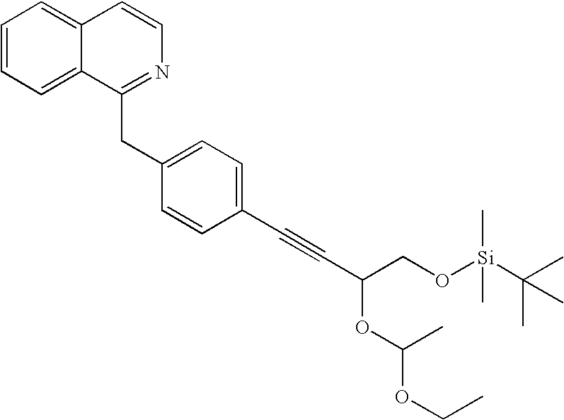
C(OC(C)OCC)(CO[Si](C(C)(C)C)(C)C)C#CC1=CC=C(CC2=NC=CC3=CC=CC=C32)C=C1
